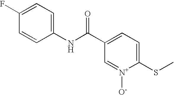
C1=CC(NC(C2=CC=C(SC)[N+]([O-])=C2)=O)=CC=C1F
